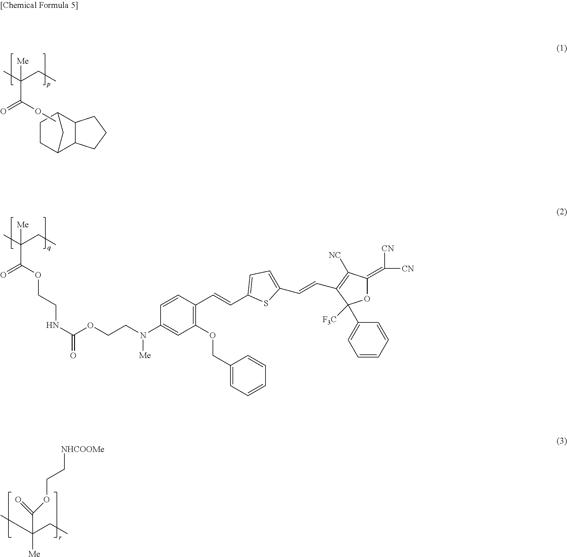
CC(CC)(C(OC)=O)[Me].C1C2C3C(C(C1)C2)CCC3.CC(CC)(C(OCCNC(OCCN([Me])C1=CC(OCC2=CC=CC=C2)=C(C=CC2=CC=C(C=CC3=C([NC])C(=C([CN])[CN])OC3([F3C])C3=CC=CC=C3)S2)C=C1)=O)=O)[Me].CC([Me])(CC)C(=O)OCC[NHCOOMe]
